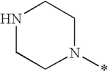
N1CCN(*)CC1
